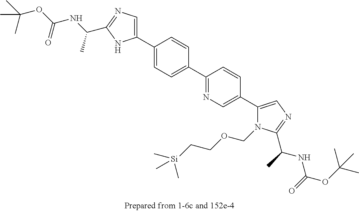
C1(C2=CC=C(C3=CN=C(C(NC(OC(C)(C)C)=O)C)N3)C=C2)=NC=C(C2=CN=C(C(C)NC(OC(C)(C)C)=O)N2COCC[Si](C)(C)C)C=C1
